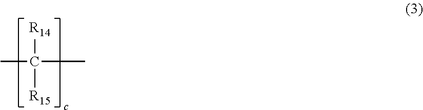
C(C)(C)([R14])[R15]
